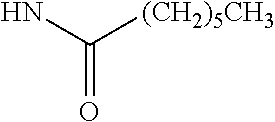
NC([(CH2)5CH3])=O
